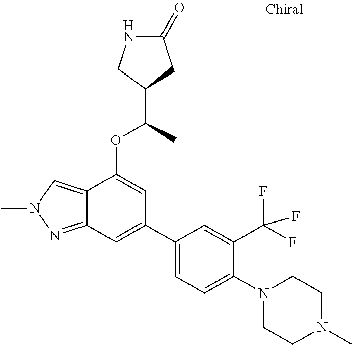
N1C(=O)CC(C(C)OC2=CC(C3=CC=C(N4CCN(C)CC4)C(C(F)(F)F)=C3)=CC3=NN(C)C=C23)C1
